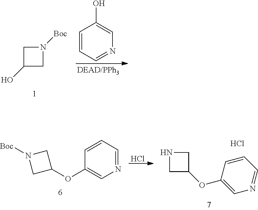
C1=CC=NC=C1O.C1C(O)CN1[Boc].Cl.C1C(OC2=CN=CC=C2)CN1.Cl.N1=CC=CC(OC2CN([Boc])C2)=C1
